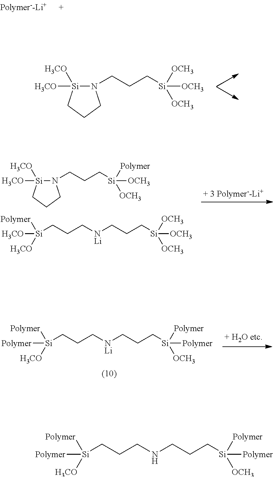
N1(CCC[Si]([OCH3])([OCH3])[OCH3])[Si]([H3CO])([H3CO])CCC1.N1(CCC[Si]([OCH3])([Polymer])[OCH3])[Si]([H3CO])([H3CO])CCC1.[NLi](CCC[Si]([OCH3])([OCH3])[OCH3])CCC[Si]([H3CO])([Polymer])[H3CO].[NLi](CCC[Si]([Polymer])([Polymer])[OCH3])CCC[Si]([Polymer])([Polymer])[H3CO].N(CCC[Si]([Polymer])([Polymer])[OCH3])CCC[Si]([Polymer])([Polymer])[H3CO]
